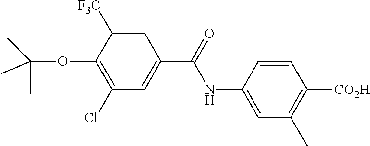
C1=C(NC(=O)C2=CC(Cl)=C(OC(C)(C)C)C([F3C])=C2)C=CC([CO2H])=C1C
